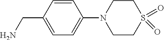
C1=CC(CN)=CC=C1N1CCS(=O)(=O)CC1
